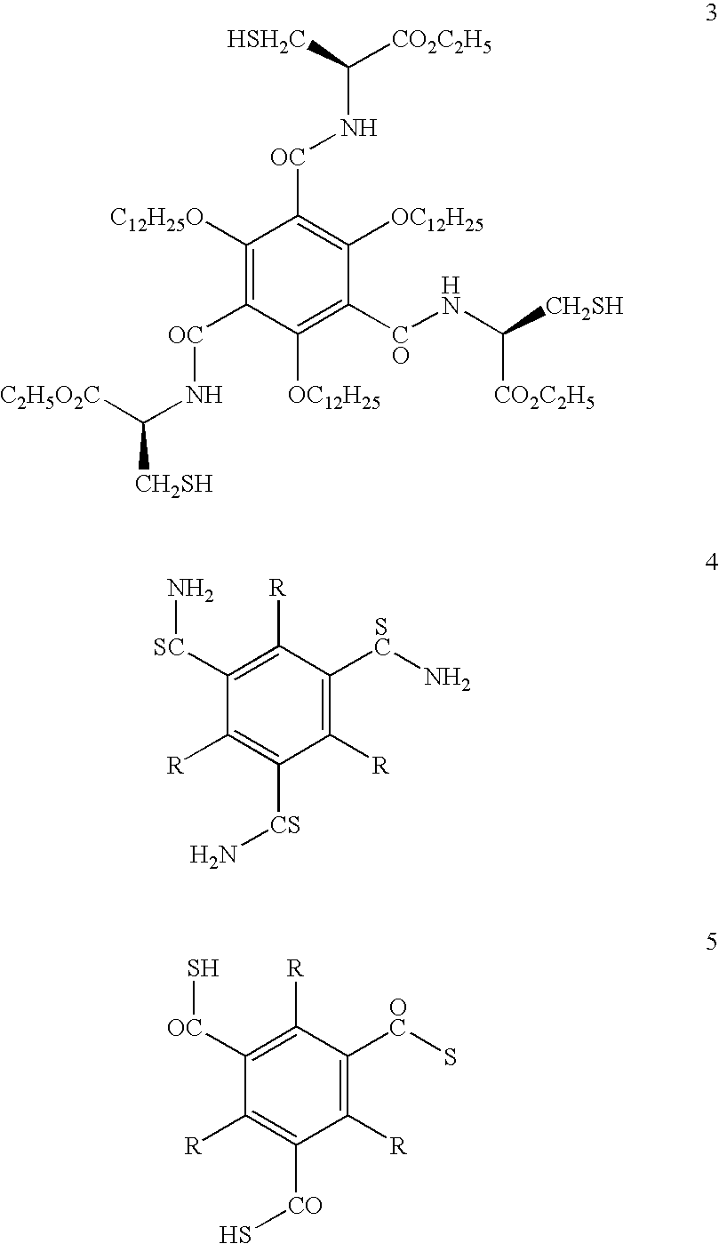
C1([C12H25O])=C([OC]NC([CH2SH])[C2H5O2C])C([OC12H25])=C([CO]NC([CH2SH])[CO2C2H5])C([OC12H25])=C1[OC]NC([CO2C2H5])[HSH2C].C1([R])=C([SC]N)C([R])=C([SC]N)C([R])=C1[CS]N.C1([R])=C([OC]S)C([R])=C([OC]S)C([R])=C1[CO]S
